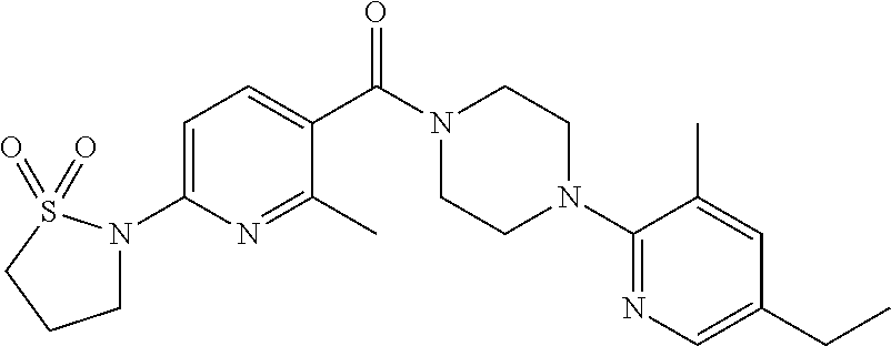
C1N(C2=CC=C(C(N3CCN(C4=NC=C(CC)C=C4C)CC3)=O)C(C)=N2)S(=O)(=O)CC1
